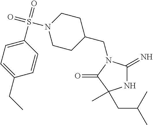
C1(CN2C(=N)NC(C)(CC(C)C)C2=O)CCN(S(=O)(=O)C2=CC=C(CC)C=C2)CC1
